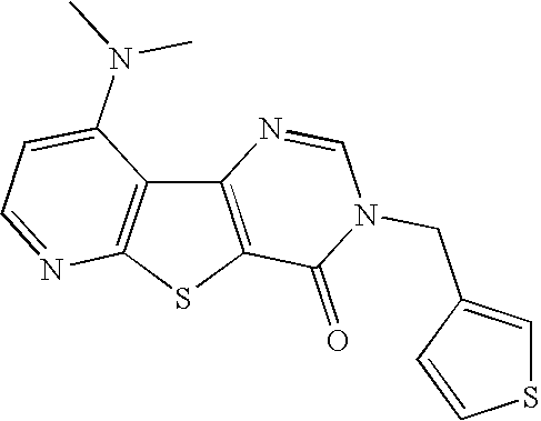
C12=C(SC3=C1C(N(C)C)=CC=N3)C(=O)N(CC1=CSC=C1)C=N2
